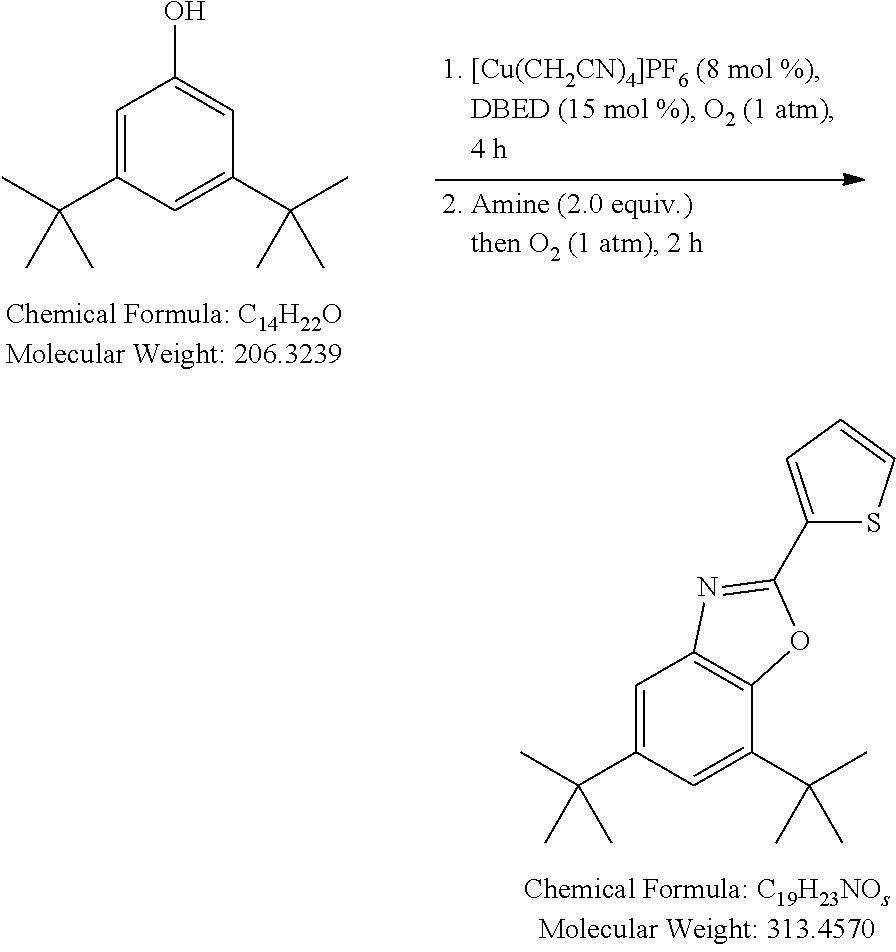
C1=C(C(C)(C)C)C=C(C(C)(C)C)C=C1O.C1=C(C(C)(C)C)C=C(C(C)(C)C)C2=C1N=C(C1=CC=CS1)O2
